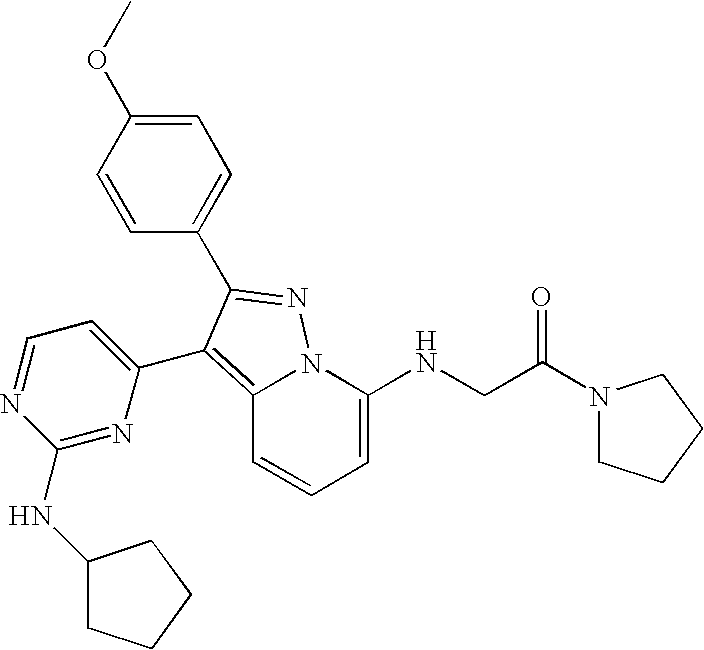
C1=C(NCC(N2CCCC2)=O)N2C(=C(C3=CC=NC(NC4CCCC4)=N3)C(C3=CC=C(OC)C=C3)=N2)C=C1
